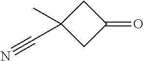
C1C(C)(C#N)CC1=O
